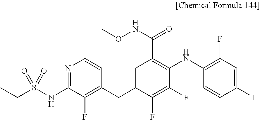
C1(CC2=CC(C(=O)NOC)=C(NC3=C(F)C=C(I)C=C3)C(F)=C2F)=C(F)C(NS(CC)(=O)=O)=NC=C1
